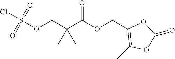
C(OC(C(COS(=O)(=O)Cl)(C)C)=O)C1=C(C)OC(=O)O1
